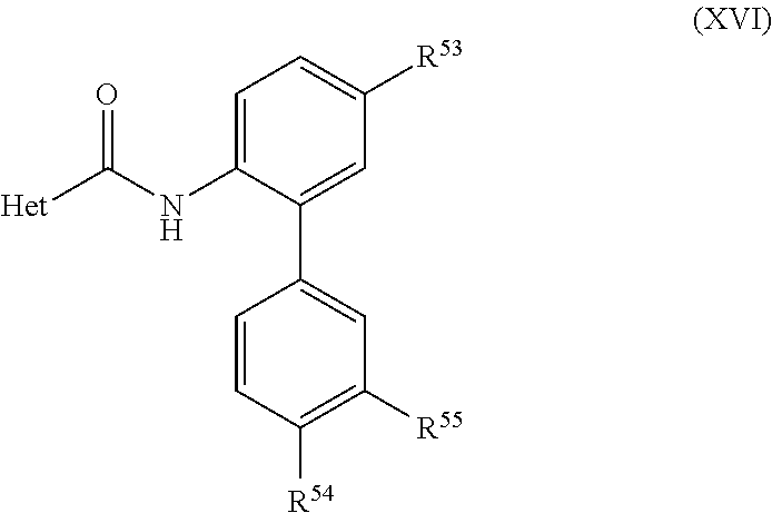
C1=CC([R54])=C([R55])C=C1C1=CC([R53])=CC=C1NC([Het])=O
